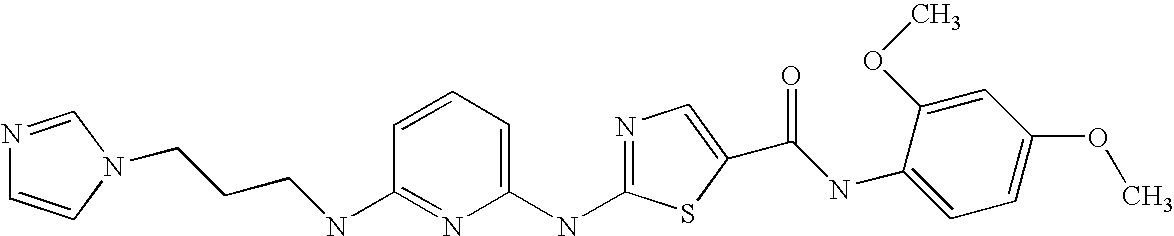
C1=CC(NCCCN2C=CN=C2)=NC(NC2=NC=C(C(=O)NC3=CC=C(OC)C=C3OC)S2)=C1
